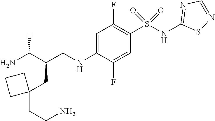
NC(C(CC1(CCN)CCC1)CNC1=CC(F)=C(S(NC2=NC=NS2)(=O)=O)C=C1F)C
